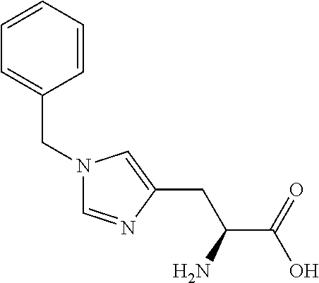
C1=CC=CC=C1CN1C=C(CC(C(O)=O)N)N=C1
